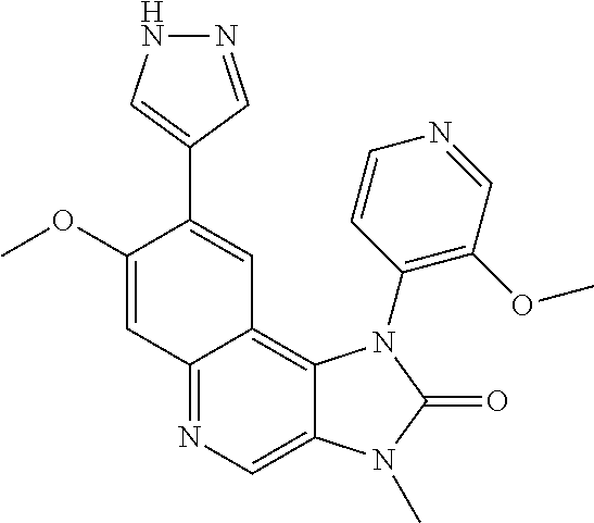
C1(OC)=CC2=NC=C3C(=C2C=C1C1=CNN=C1)N(C1=C(OC)C=NC=C1)C(=O)N3C
